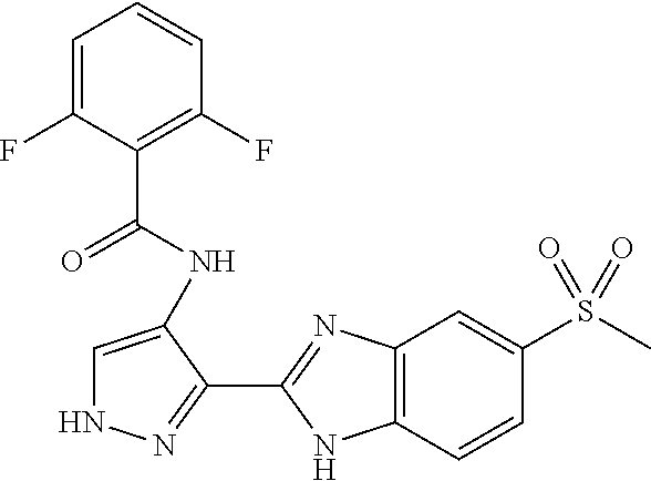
C1=C(F)C(C(=O)NC2=CNN=C2C2=NC3=C(N2)C=CC(S(=O)(C)=O)=C3)=C(F)C=C1
